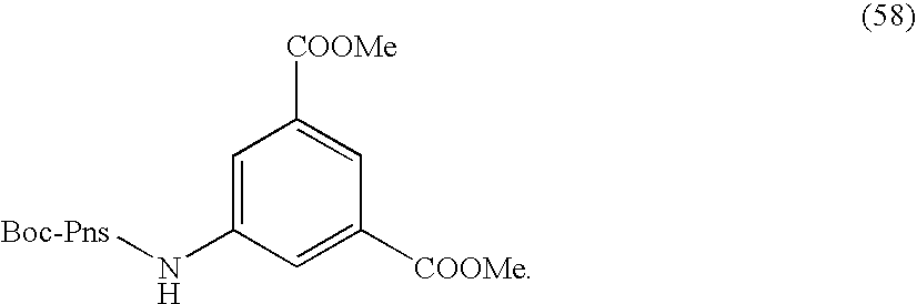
C1=C([COOMe])C=C([COOMe])C=C1N[Boc-Pns]
